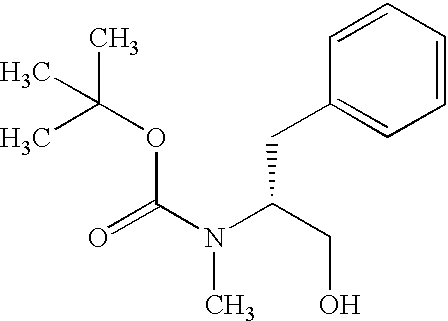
CC(OC(=O)N(C(CO)CC1=CC=CC=C1)C)(C)C
